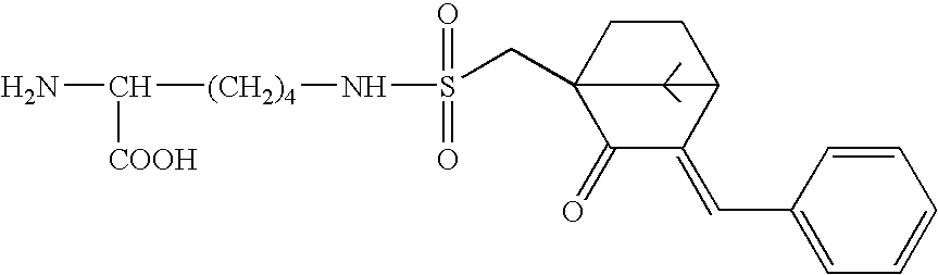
NC([(CH2)4]NS(=O)(=O)CC12C(=O)C(=CC3=CC=CC=C3)C(CC1)C2(C)C)[COOH]
